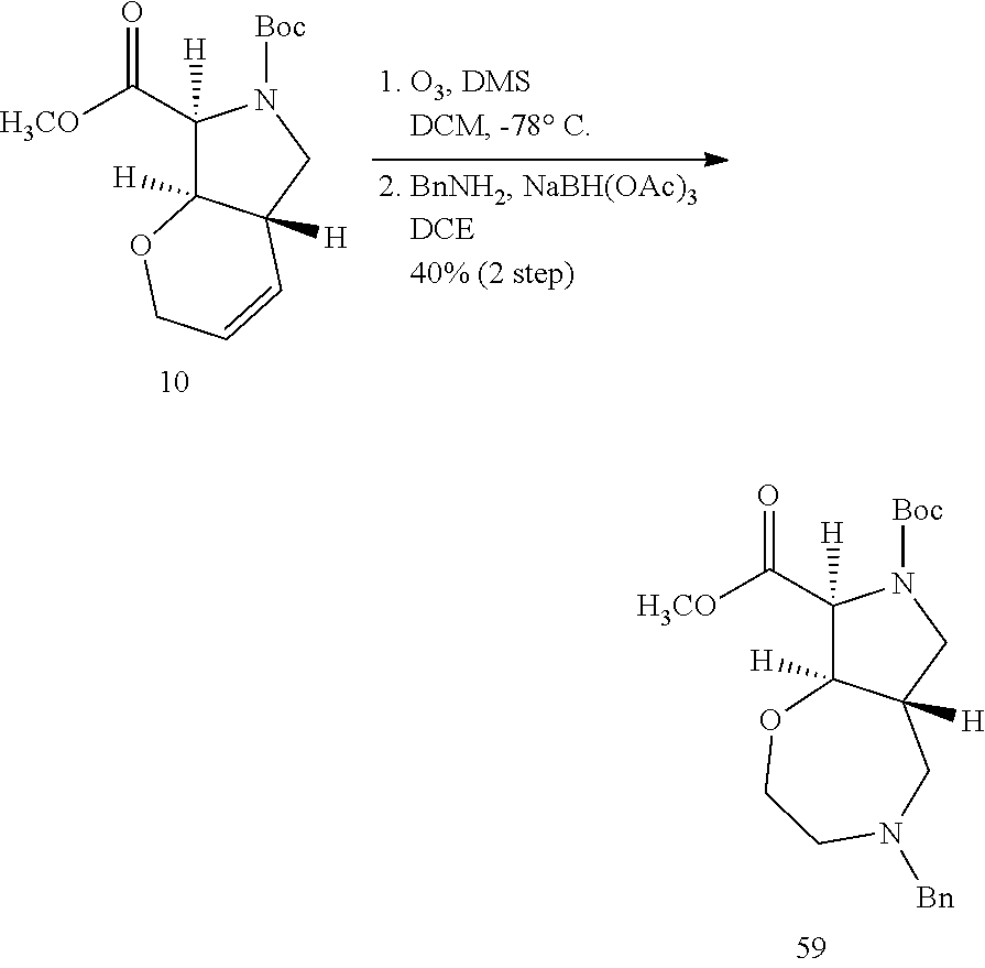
C1(C([H3CO])=O)([H])C2([H])C([H])(CN1[Boc])C=CCO2.C1(C([H3CO])=O)([H])C2([H])C([H])(CN1[Boc])CN([Bn])CCO2
